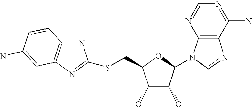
C1(O)C(O)C(N2C3=C(N=C2)C(N)=NC=N3)OC1CSC1=NC2=C(N1)C=CC(N)=C2
